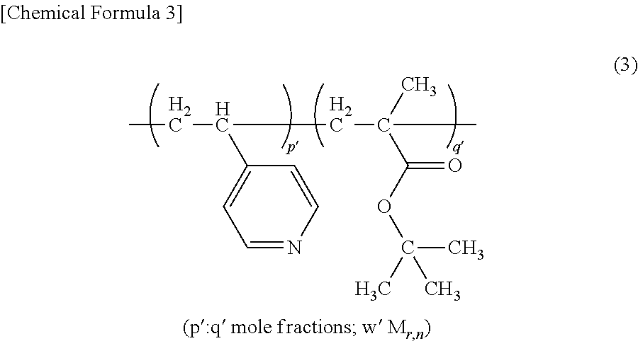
CCC(CC(C)(C)C(=O)OC(C)(C)C)C1=CC=NC=C1
